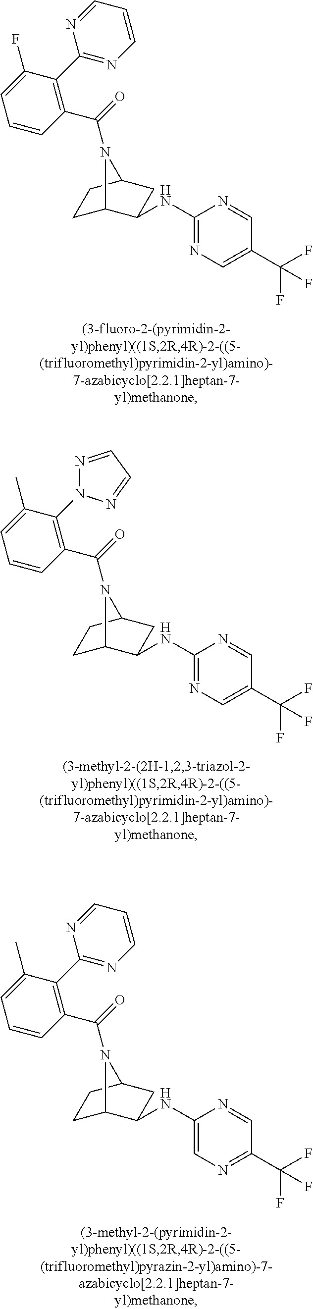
C(=O)(N1C2CCC1CC2NC1=NC=C(C(F)(F)F)C=N1)C1=C(C2=NC=CC=N2)C(F)=CC=C1.C(=O)(N1C2CCC1CC2NC1=CN=C(C(F)(F)F)C=N1)C1=C(C2=NC=CC=N2)C(C)=CC=C1.C(=O)(N1C2CCC1CC2NC1=NC=C(C(F)(F)F)C=N1)C1=C(N2N=CC=N2)C(C)=CC=C1
